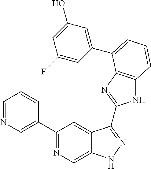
C1(C2=NC=C3C(=C2)C(C2=NC4=C(N2)C=CC=C4C2=CC(O)=CC(F)=C2)=NN3)=CN=CC=C1
